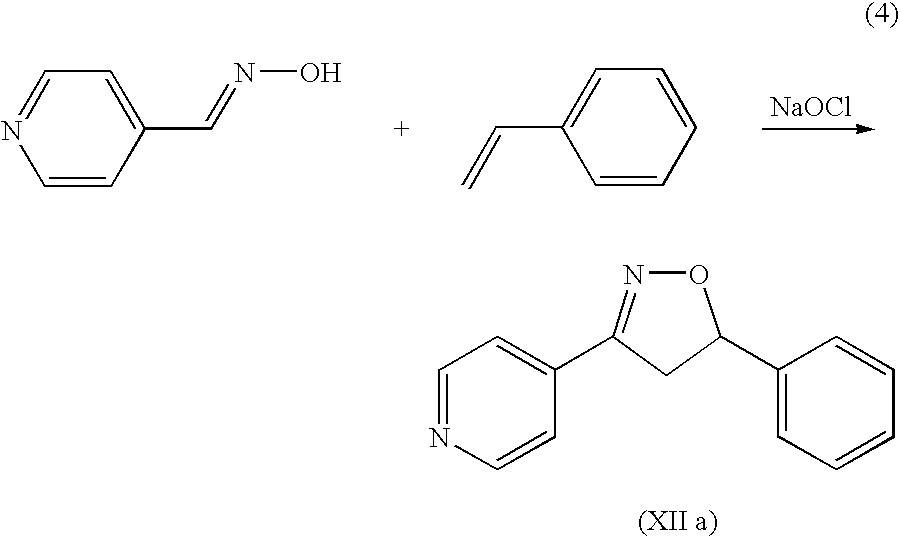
O1N=C(C2=CC=NC=C2)CC1C1=CC=CC=C1.[NaOCl].C1=NC=CC(C=NO)=C1.C1=CC=CC(C=C)=C1
